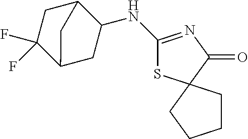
N(C1C2CC(F)(F)C(C1)C2)C1=NC(=O)C2(S1)CCCC2
